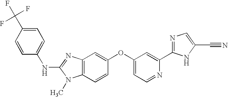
C1=CC2=C(C=C1OC1=CC=NC(C3=NC=C(C#N)N3)=C1)N=C(NC1=CC=C(C(F)(F)F)C=C1)N2C
